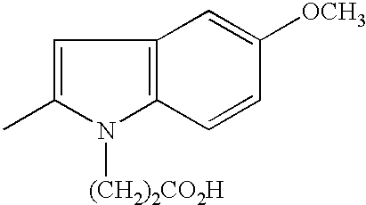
C1=C(C)N([(CH2)2CO2H])C2=C1C=C([OCH3])C=C2
